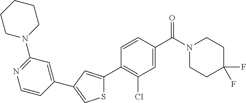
C1(C2=CSC(C3=C(Cl)C=C(C(N4CCC(F)(F)CC4)=O)C=C3)=C2)=CC(N2CCCCC2)=NC=C1
